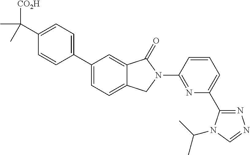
C1(C2=CC=C3C(=C2)C(=O)N(C2=NC(C4=NN=CN4C(C)C)=CC=C2)C3)=CC=C(C([CO2H])(C)C)C=C1
